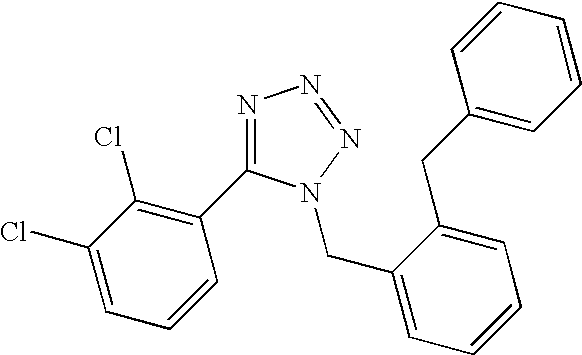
N1=C(C2=C(Cl)C(Cl)=CC=C2)N(CC2=CC=CC=C2CC2=CC=CC=C2)N=N1
